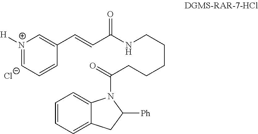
C1(C=CC(=O)NCCCCCC(N2C3=CC=CC=C3CC2[Ph])=O)=C[N+]([H])=CC=C1.[Cl-]
